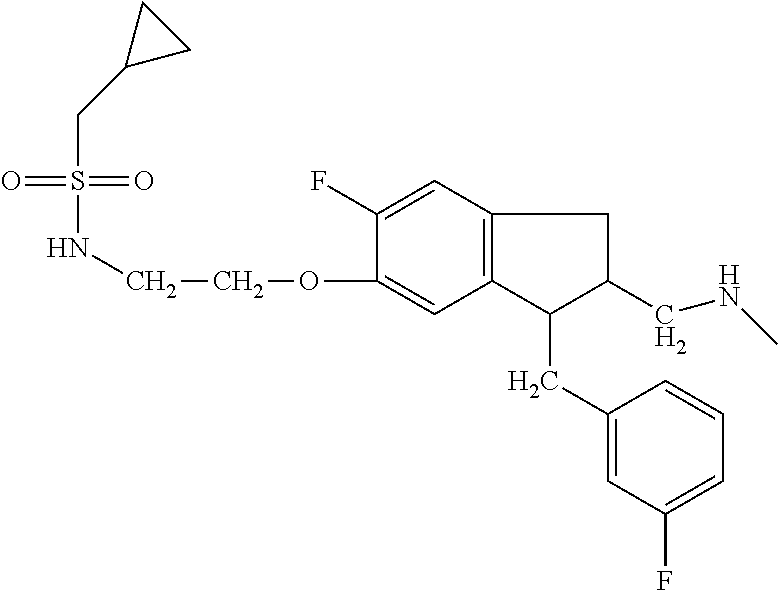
S(=O)(NCCOC1=CC2=C(C=C1F)CC(CNC)C2CC1=CC(F)=CC=C1)(=O)CC1CC1
